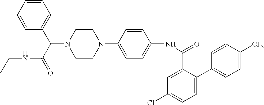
N1(C2=CC=C(NC(=O)C3=CC(Cl)=CC=C3C3=CC=C([CF3])C=C3)C=C2)CCN(C(C(NCC)=O)C2=CC=CC=C2)CC1
